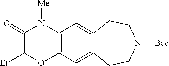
[Me]N1C(=O)C([Et])OC2=C1C=C1C(=C2)CCN([Boc])CC1
